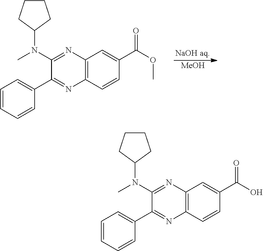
[MeOH].C12=C(C=CC(C(OC)=O)=C1)N=C(C1=CC=CC=C1)C(N(C1CCCC1)C)=N2.C12=C(C=CC(C(O)=O)=C1)N=C(C1=CC=CC=C1)C(N(C1CCCC1)C)=N2
